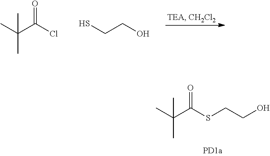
CC(C(Cl)=O)(C)C.SCCO.CC(C(SCCO)=O)(C)C
